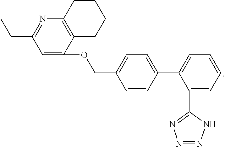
C(C1=CC=C(C2=CC=CC=C2C2=NN=NN2)C=C1)OC1=CC(CC)=NC2=C1CCCC2
